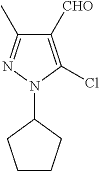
C1([CHO])=C(Cl)N(C2CCCC2)N=C1C
